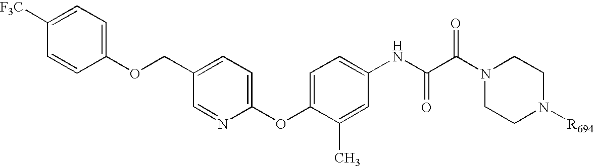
C1(OCC2=CC=C(OC3=CC=C(NC(C(N4CCN([R694])CC4)=O)=O)C=C3C)N=C2)=CC=C([F3C])C=C1
